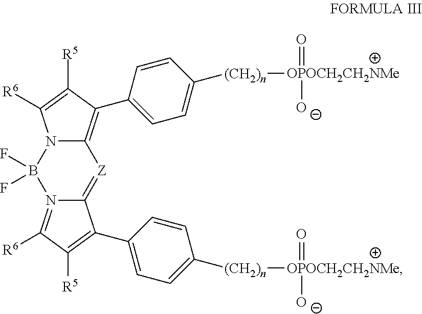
N12=C([R6])C([R5])=C(C3=CC=C([(CH2)n][OPOCH2CH2NMe](=O)[O-])C=C3)C1=[Z]C1=C(C3=CC=C([(CH2)n][OPOCH2CH2NMe](=O)[O-])C=C3)C([R5])=C([R6])N1B2(F)F
